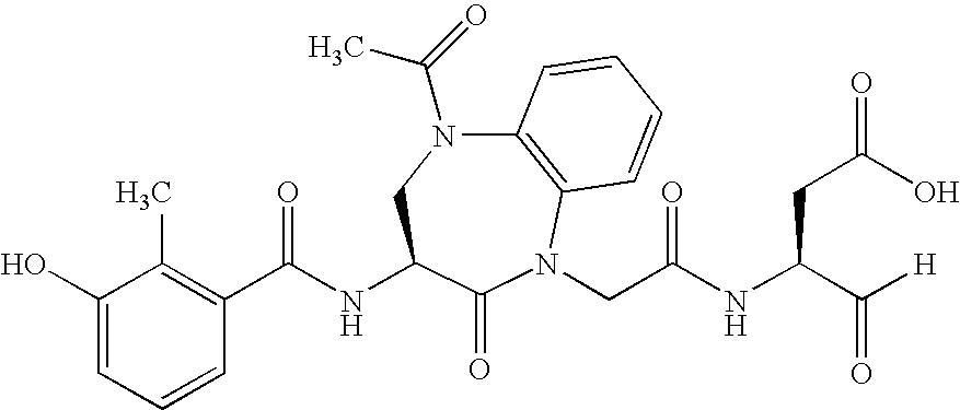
C12=C(N(CC(NC(C([H])=O)CC(=O)O)=O)C(=O)C(NC(=O)C3=C(C)C(O)=CC=C3)CN1C(=O)C)C=CC=C2
